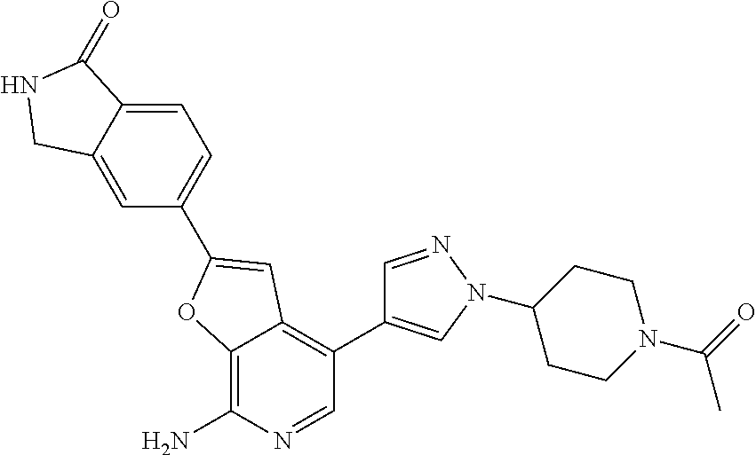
C12=C(N)N=CC(C3=CN(C4CCN(C(C)=O)CC4)N=C3)=C1C=C(C1=CC=C3C(=C1)CNC3=O)O2
